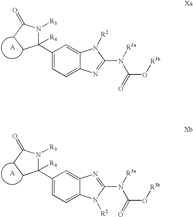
C1(C2([R4])N([R3])C(=O)CC2)=CC=C2C(=C1)N([R2])C(N([R3a])C(O[R3b])=O)=N2.C1(C2([R4])N([R3])C(=O)CC2)=CC=C2C(=C1)N=C(N([R3a])C(O[R3b])=O)N2[R2]
